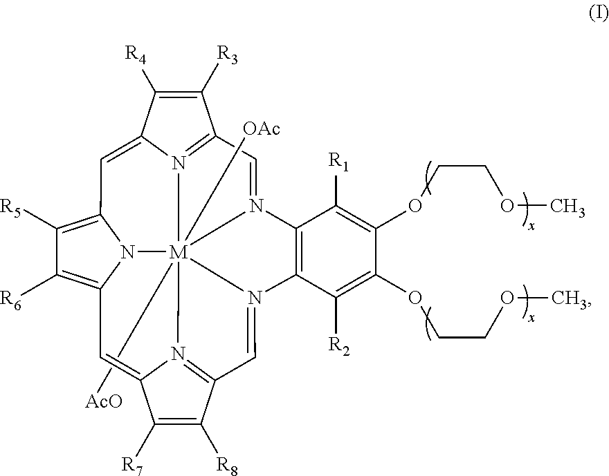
C1([R5])=C2N3C(=C1[R6])C=C1C([R7])=C([R8])C4=N1[M]315([AcO])([OAc])N3=C(C([R3])=C([R4])C3=C2)C=N1C1=C(C([R2])=C(OCCOC)C(OCCOC)=C1[R1])N5=C4
